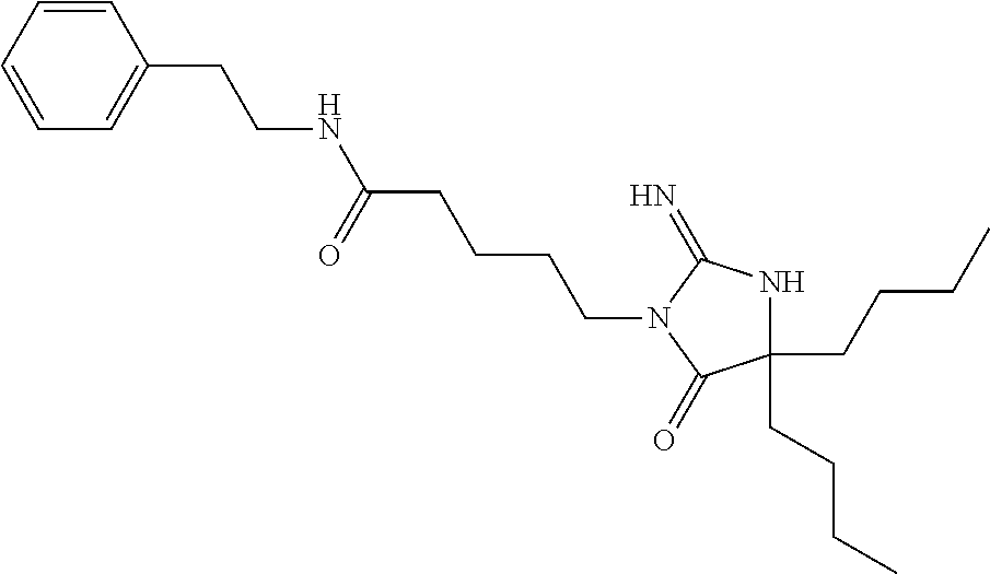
C1(CCCC)(CCCC)NC(=N)N(CCCCC(NCCC2=CC=CC=C2)=O)C1=O
